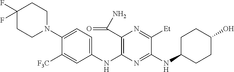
C1(NC2=C(C(N)=O)N=C([Et])C(NC3CCC(O)CC3)=N2)=CC=C(N2CCC(F)(F)CC2)C([F3C])=C1
